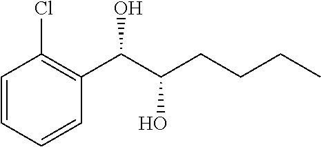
C1=CC=CC(C(C(CCCC)O)O)=C1Cl
